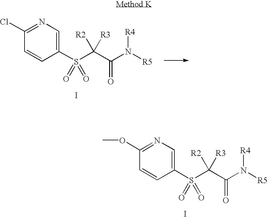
N1=C(OC)C=CC(S(C(C(N([R5])[R4])=O)([R2])[R3])(=O)=O)=C1.I.N1=C(Cl)C=CC(S(C(C(N([R5])[R4])=O)([R2])[R3])(=O)=O)=C1.I
